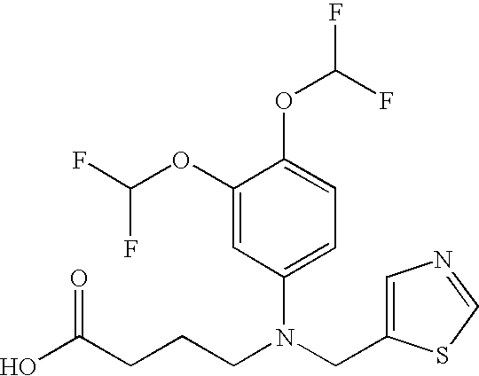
N(CC1=CN=CS1)(CCCC(O)=O)C1=CC=C(OC(F)F)C(OC(F)F)=C1
